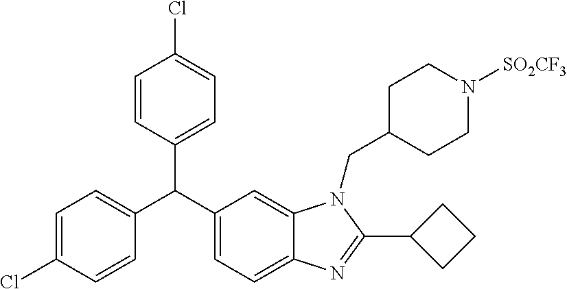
C1=C(Cl)C=CC(C(C2=CC=C3C(=C2)N(CC2CCN([SO2CF3])CC2)C(C2CCC2)=N3)C2=CC=C(Cl)C=C2)=C1
